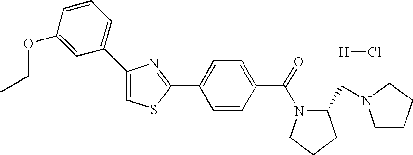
[H]Cl.C1=C(C2=CC=CC(OCC)=C2)N=C(C2=CC=C(C(=O)N3C(CN4CCCC4)CCC3)C=C2)S1
